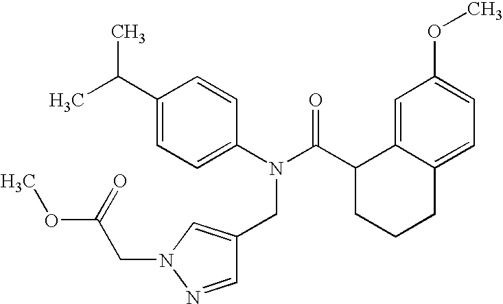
C1(C(C)C)=CC=C(N(C(C2CCCC3=CC=C(OC)C=C23)=O)CC2=CN(CC(=O)OC)N=C2)C=C1
